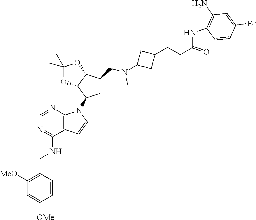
C1([MeO])=C(CNC2=NC=NC3=C2C=CN3C2CC(CN(C)C3CC(CCC(NC4=C(N)C=C(Br)C=C4)=O)C3)C3C2OC(C)(C)O3)C=CC([OMe])=C1
